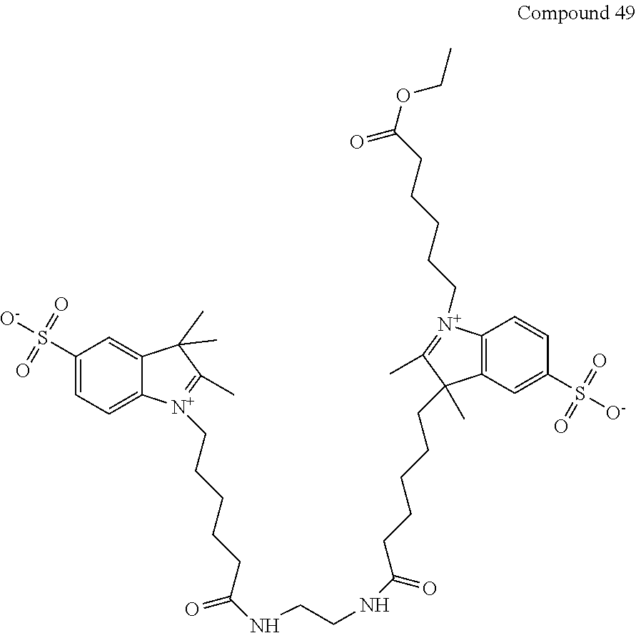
C1(S([O-])(=O)=O)=CC=C2C(=C1)C(C)(C)C(C)=[N+]2CCCCCC(NCCNC(CCCCCC1(C)C2=C(C=CC(S([O-])(=O)=O)=C2)[N+](CCCCCC(OCC)=O)=C1C)=O)=O
